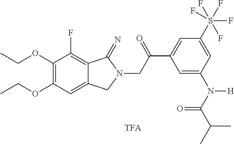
C1(OCC)=C(OCC)C=C2C(=C1F)C(=N)N(CC(C1=CC(S(F)(F)(F)(F)F)=CC(N(C(C(C)C)=O)[H])=C1)=O)C2
